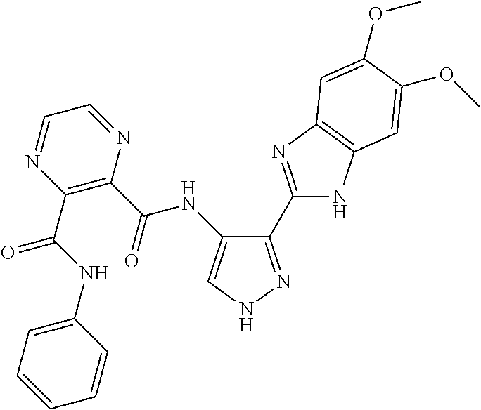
C1(C2=NC3=C(N2)C=C(OC)C(OC)=C3)=NNC=C1NC(C1=C(C(NC2=CC=CC=C2)=O)N=CC=N1)=O
